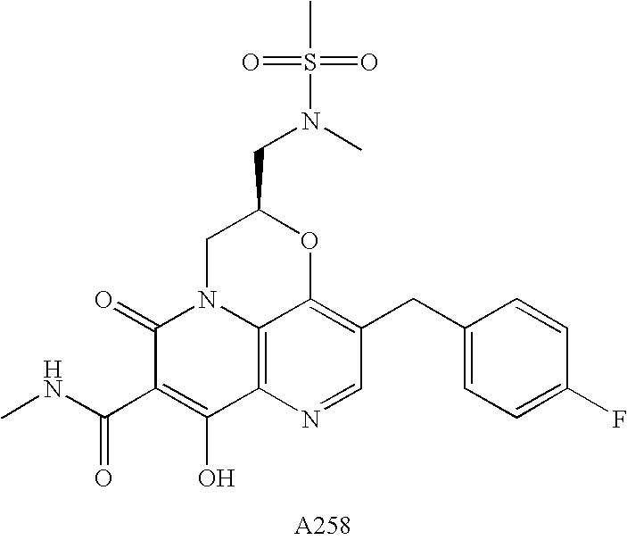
C1(=O)C(C(NC)=O)=C(O)C2=C3N1CC(CN(C)S(C)(=O)=O)OC3=C(CC1=CC=C(F)C=C1)C=N2
